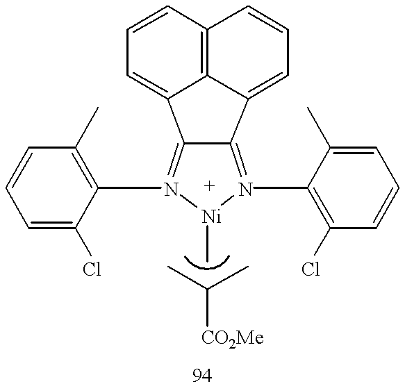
C12=N(C3=C(Cl)C=CC=C3C)[Ni](C)N(C3=C(C)C=CC=C3Cl)=C1C1=CC=CC3=C1C2=CC=C3.CC(C)[CO2Me]
